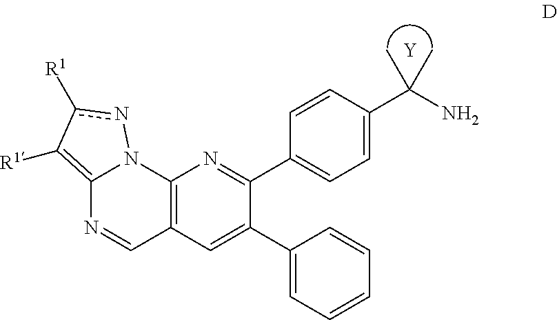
[Y].C(N)(C)(C)C1=CC=C(C2=NC3=C(C=NC4=C([R1])c([R1])nN43)C=C2C2=CC=CC=C2)C=C1
